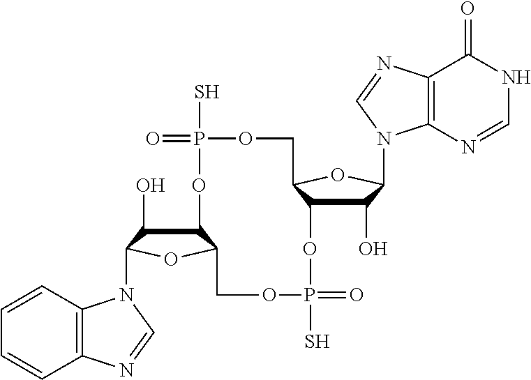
C12C(O)C(N3C4=C(C=CC=C4)N=C3)OC1COP(S)(=O)OC1C(O)C(N3C4=C(C(=O)NC=N4)N=C3)OC1COP(S)(=O)O2
